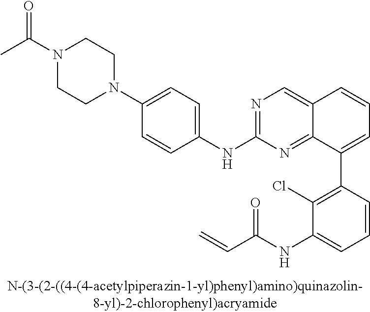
N1=C(NC2=CC=C(N3CCN(C(C)=O)CC3)C=C2)N=C2C(=C1)C=CC=C2C1=C(Cl)C(NC(C=C)=O)=CC=C1
